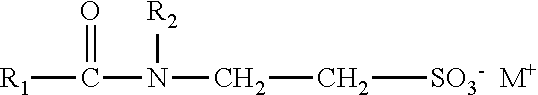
[R1]C(=O)N([R2])CC[SO3-].[M+]
